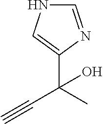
C#CC(C)(C1=CNC=N1)O
